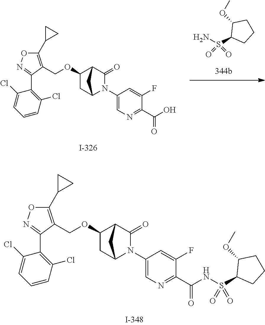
C1(=O)C2C(OCC3=C(C4CC4)ON=C3C3=C(Cl)C=CC=C3Cl)CC(N1C1=CN=C(C(=O)NS(C3CCCC3OC)(=O)=O)C(F)=C1)C2.C1(S(N)(=O)=O)CCCC1OC.C1(=O)C2C(OCC3=C(C4CC4)ON=C3C3=C(Cl)C=CC=C3Cl)CC(N1C1=CN=C(C(O)=O)C(F)=C1)C2
